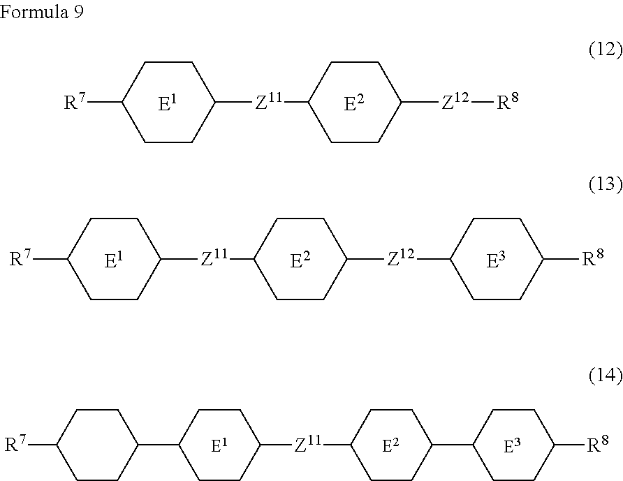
[R7]C1CCC([Z11]C2CCC([Z12][R8])CC2)CC1.[R7]C1CCC([Z11]C2CCC([Z12]C3CCC([R8])CC3)CC2)CC1.[R7]C1CCC(C2CCC([Z11]C3CCC(C4CCC([R8])CC4)CC3)CC2)CC1
